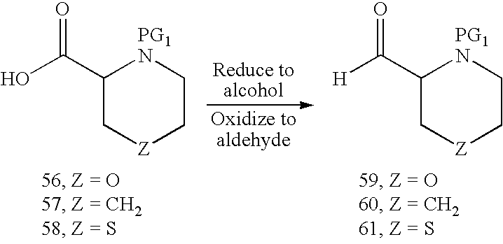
OC(C1C[Z]CC[PG1N]1)=O.[H]C(C1C[Z]CC[PG1N]1)=O
